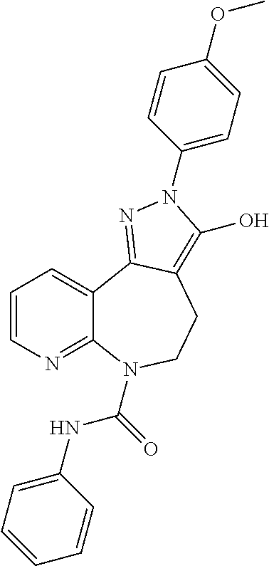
C1=CN=C2C(=C1)C1=NN(C3=CC=C(OC)C=C3)C(O)=C1CCN2C(NC1=CC=CC=C1)=O
